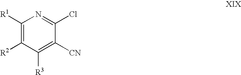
C1([R1])=C([R2])C([R3])=C([CN])C(Cl)=N1
